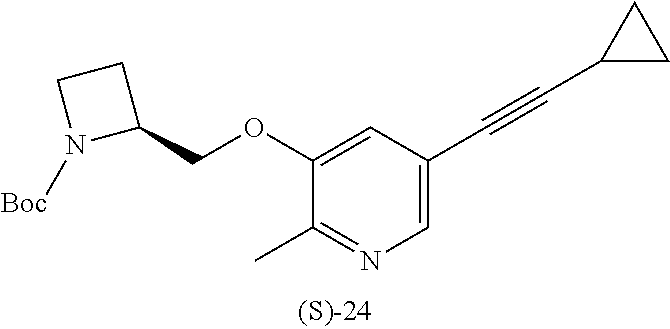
C1=C(C#CC2CC2)C=C(OCC2CCN2[Boc])C(C)=N1
